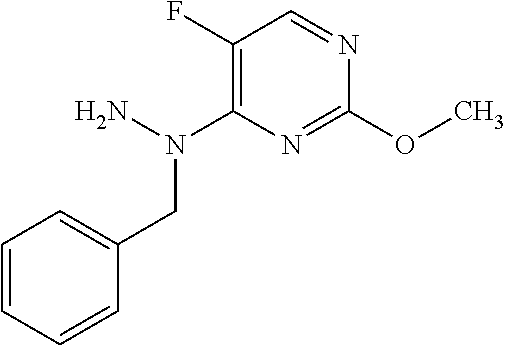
C1(F)=C(N(N)CC2=CC=CC=C2)N=C(OC)N=C1
